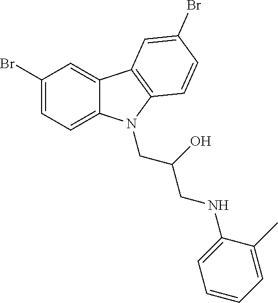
C1(Br)=CC=C2C(=C1)C1=C(C=CC(Br)=C1)N2CC(O)CNC1=CC=CC=C1C
